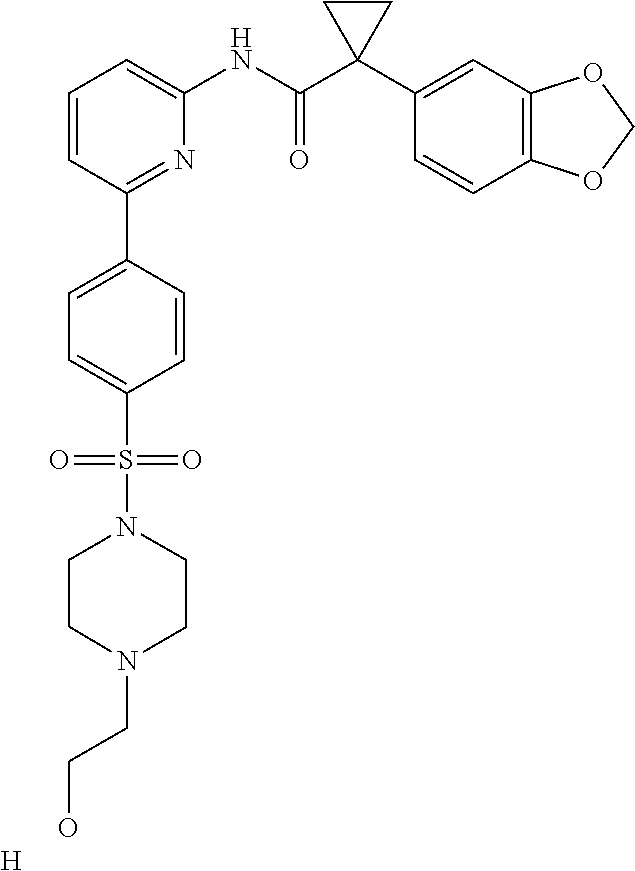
C1=CC(C2=CC=C(S(N3CCN(CCO)CC3)(=O)=O)C=C2)=NC(NC(C2(C3=CC4=C(C=C3)OCO4)CC2)=O)=C1.[H]
